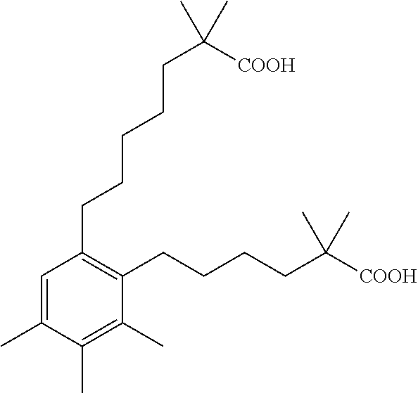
C1(C)=CC(CCCCCC(C)(C)[COOH])=C(CCCCC(C)(C)[COOH])C(C)=C1C
